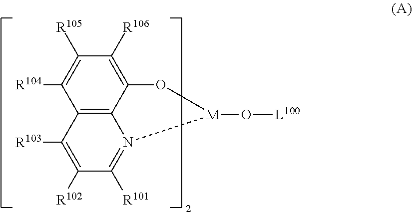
C12=C3C(=C([R106])C([R105])=C1[R104])O[M](O[L100])N3=C([R101])C([R102])=C2[R103]
